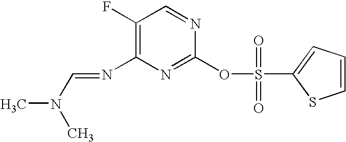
C1(F)=C(N=CN(C)C)N=C(OS(=O)(=O)C2=CC=CS2)N=C1
